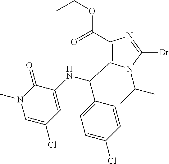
C1(C(=O)OCC)=C(C(NC2=CC(Cl)=CN(C)C2=O)C2=CC=C(Cl)C=C2)N(C(C)C)C(Br)=N1
